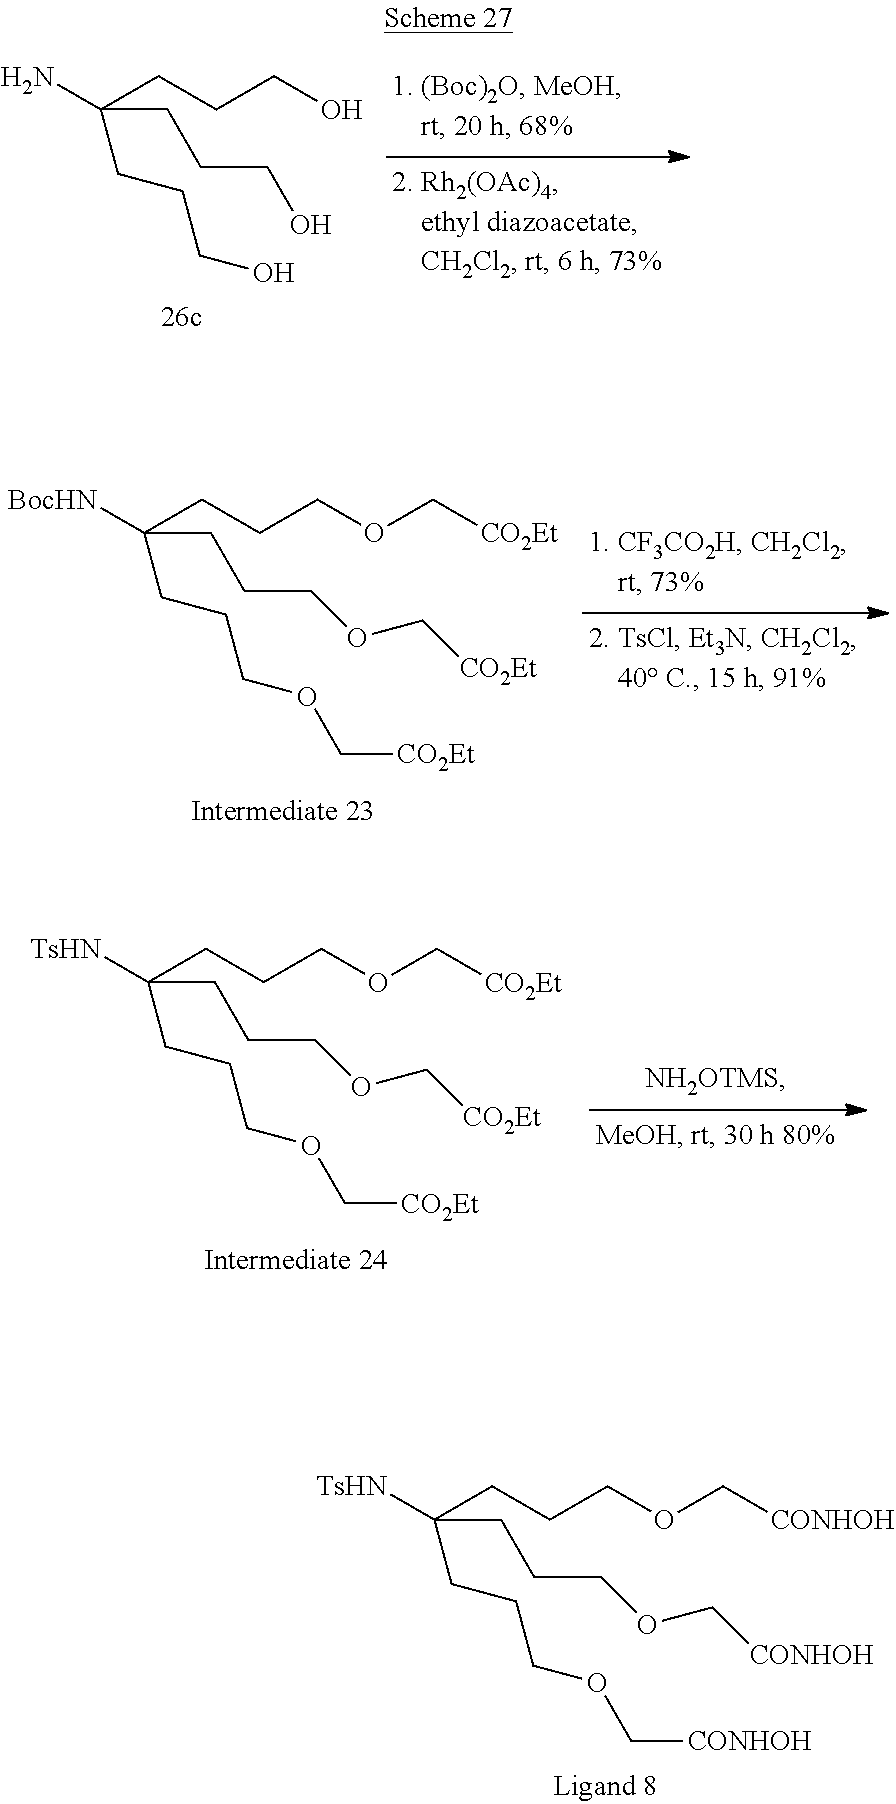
C(CCCO)(N)(CCCO)CCCO.C(CCCOC[CO2Et])([BocHN])(CCCOC[CO2Et])CCCOC[CO2Et].C(CCCOC[CO2Et])([TsHN])(CCCOC[CO2Et])CCCOC[CO2Et].C(CCCOC[CONHOH])([TsHN])(CCCOC[CONHOH])CCCOC[CONHOH]
